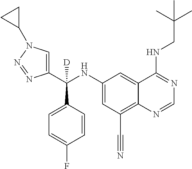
C1(NC(C2=CN(C3CC3)N=N2)(C2=CC=C(F)C=C2)[D])=CC(C#N)=C2C(=C1)C(NCC(C)(C)C)=NC=N2
